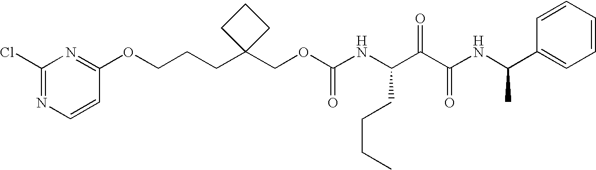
O(C1=NC(Cl)=NC=C1)CCCC1(COC(NC(C(C(NC(C2=CC=CC=C2)C)=O)=O)CCCC)=O)CCC1
